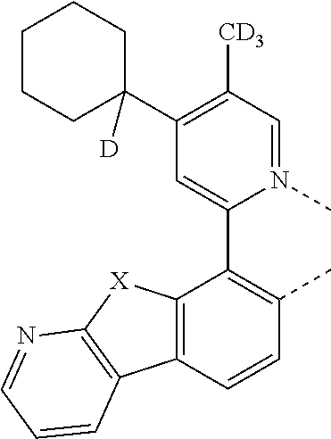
C12=C(C=CC(C)=C1C1=CC(C3([D])CCCCC3)=C([CD3])C=N1C)C1=C([X]2)N=CC=C1
